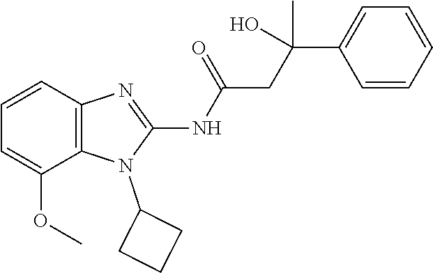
C1=CC2=C(C(OC)=C1)N(C1CCC1)C(NC(=O)CC(O)(C1=CC=CC=C1)C)=N2
